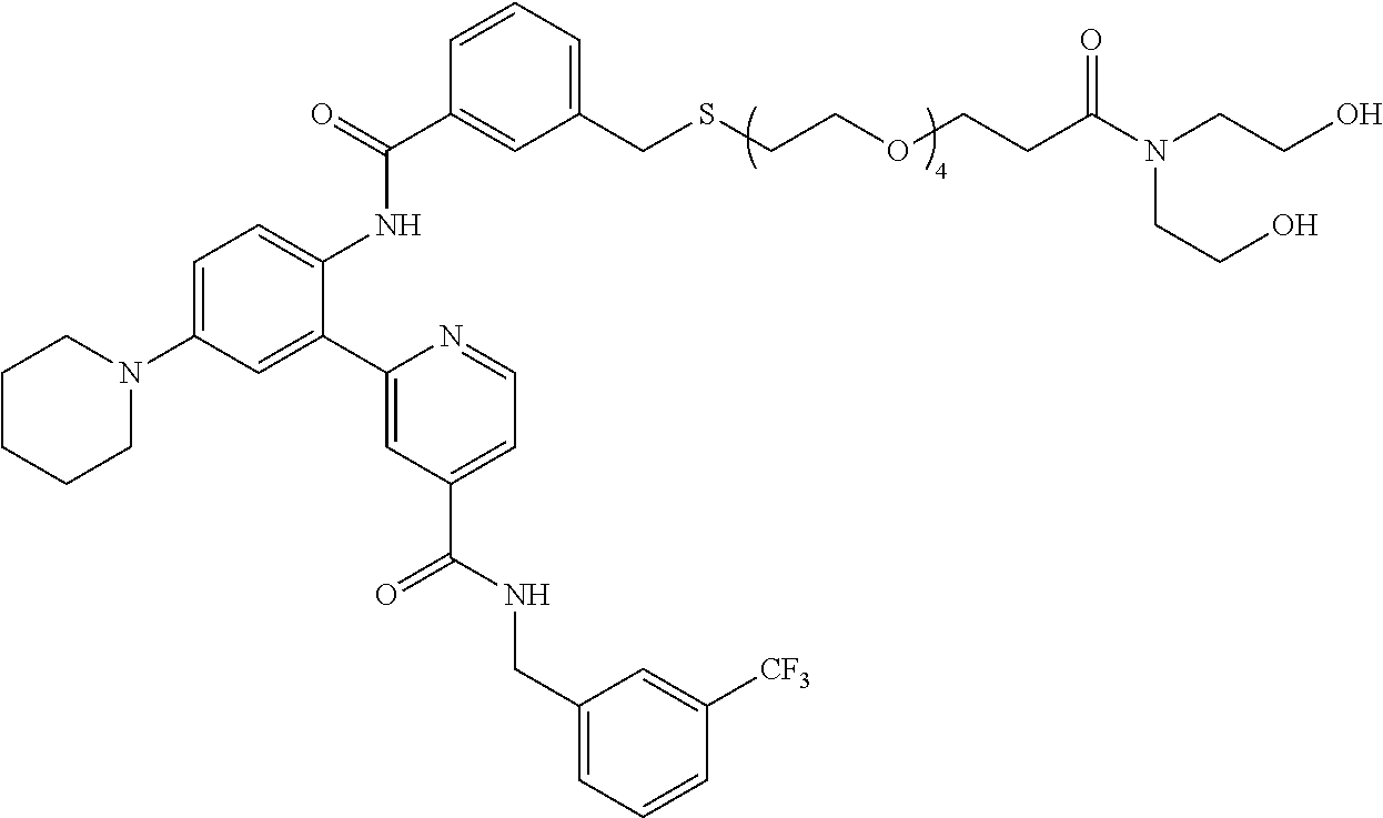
C1CCCN(C2=CC=C(NC(C3=CC(CSCCOCCC(N(CCO)CCO)=O)=CC=C3)=O)C(C3=CC(C(NCC4=CC=CC([CF3])=C4)=O)=CC=N3)=C2)C1
